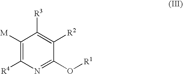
[M]C1=C([R4])N=C(O[R1])C([R2])=C1[R3]
